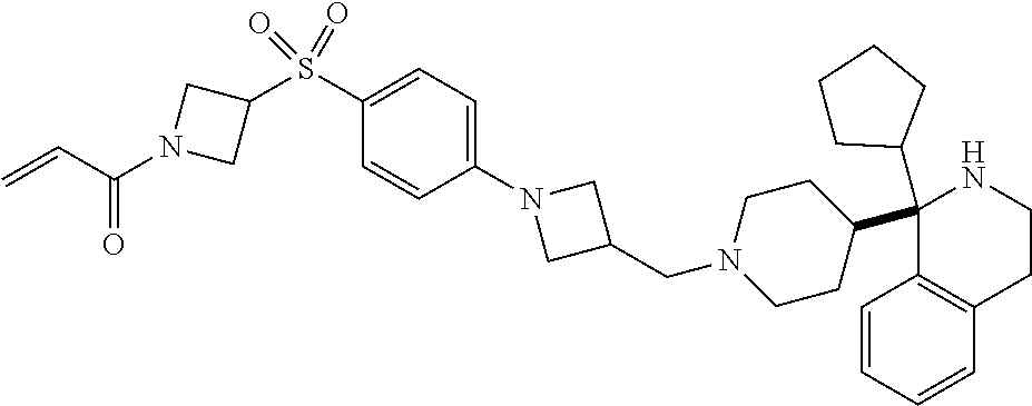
C1(S(C2CN(C(C=C)=O)C2)(=O)=O)=CC=C(N2CC(CN3CCC(C4(C5CCCC5)C5=C(C=CC=C5)CCN4)CC3)C2)C=C1
